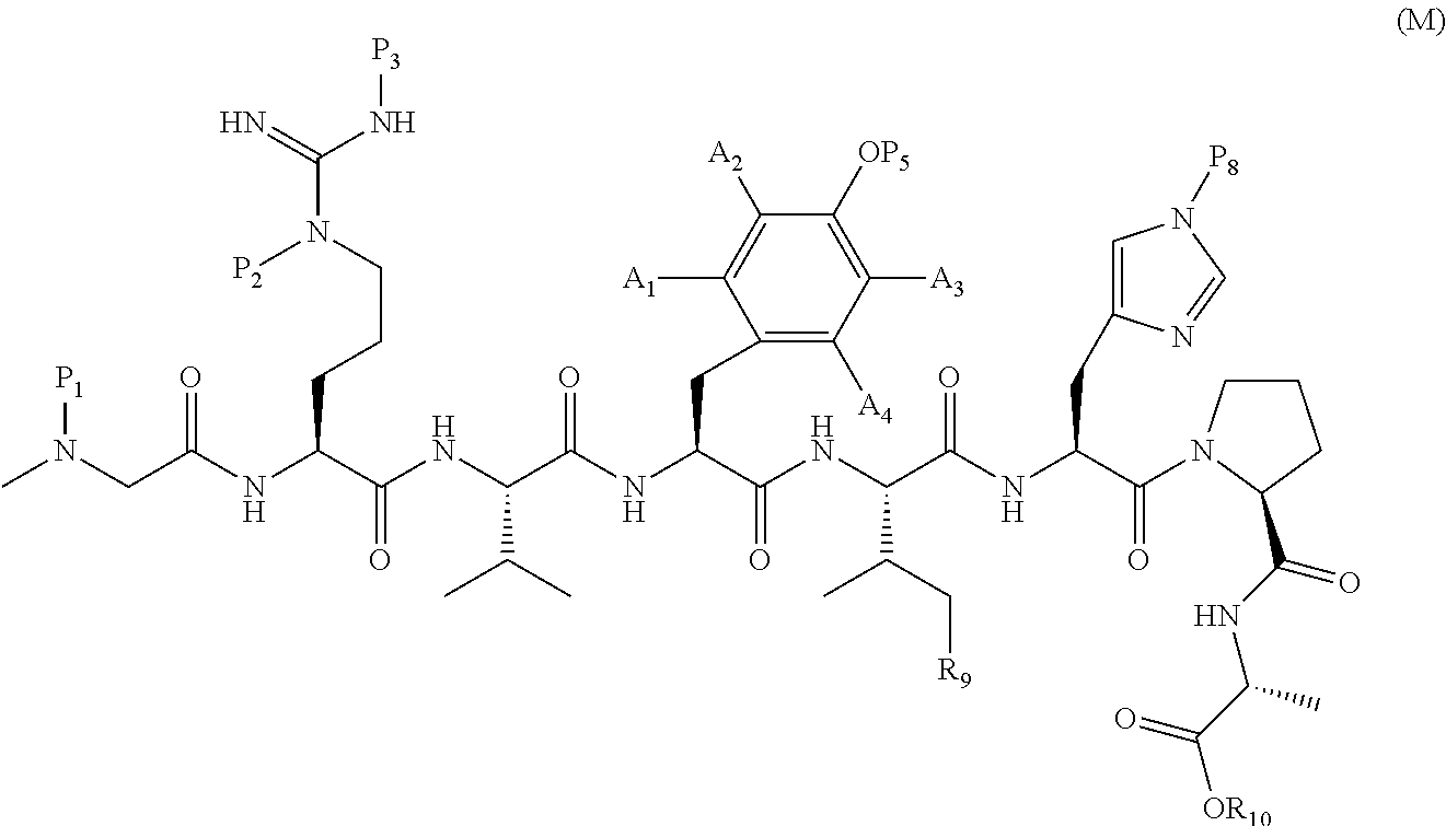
C(NC(C(NC(C(=O)N1CCCC1C(=O)NC(C)C(=O)[OR10])CC1=CN([P8])C=N1)=O)C(C[R9])C)(=O)C(CC1=C([A4])C([A3])=C([OP5])C([A2])=C1[A1])NC(C(NC(C(NC(CN(C)[P1])=O)CCCN(C(=N)N[P3])[P2])=O)C(C)C)=O
